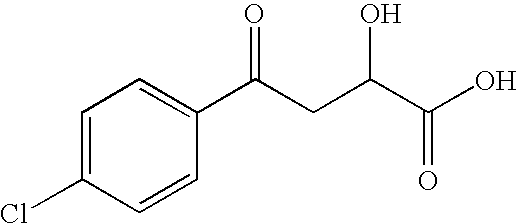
C1=C(Cl)C=CC(C(CC(C(=O)O)O)=O)=C1
